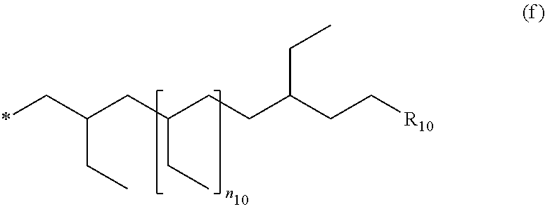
[R10]CCC(CCC(CC(C*)CC)CC)CC
